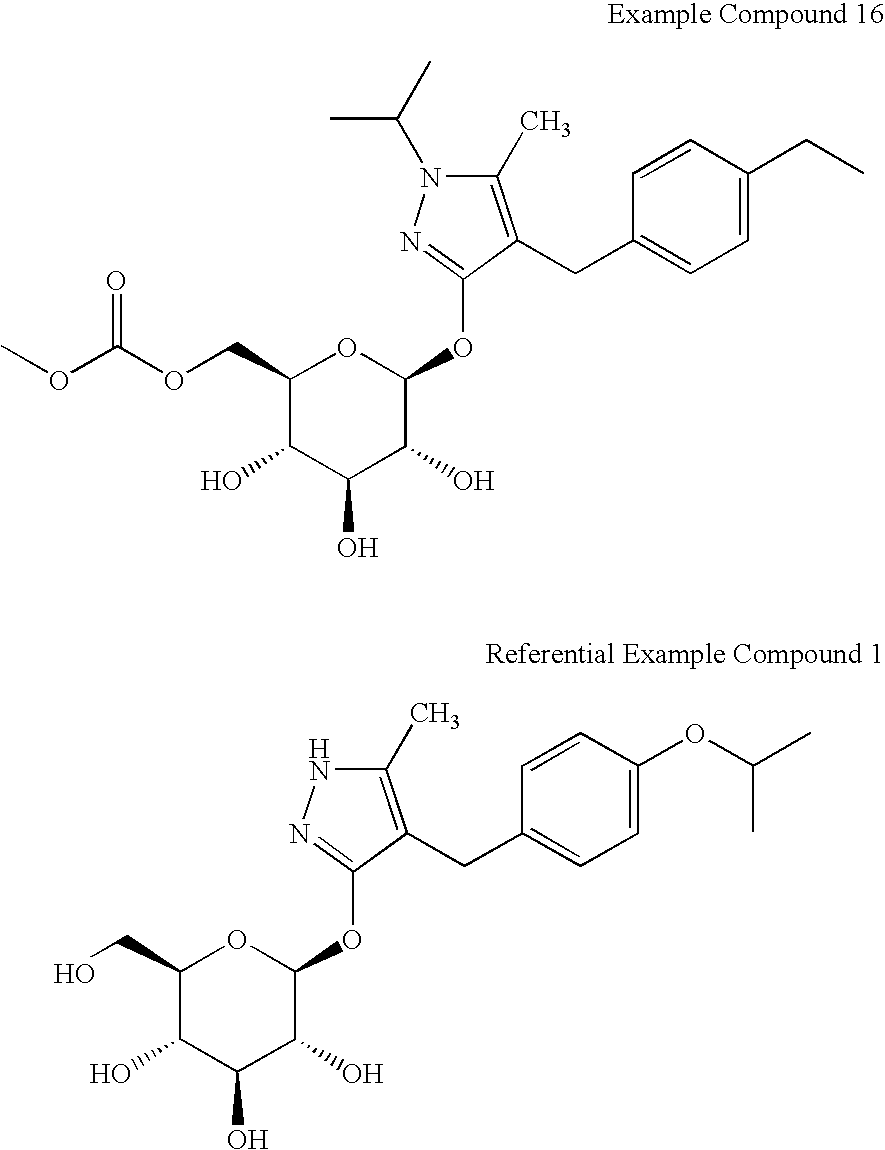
C1(COC(OC)=O)C(O)C(O)C(O)C(OC2=NN(C(C)C)C(C)=C2CC2=CC=C(CC)C=C2)O1.C1(CO)C(O)C(O)C(O)C(OC2=NNC(C)=C2CC2=CC=C(OC(C)C)C=C2)O1
